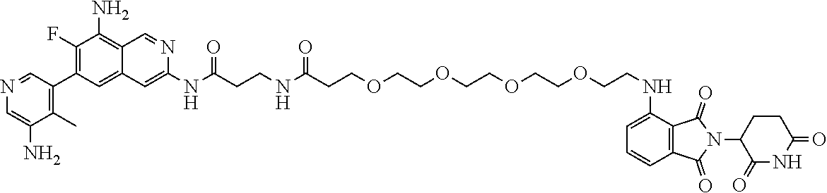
N(C(CCNC(CCOCCOCCOCCOCCNC1=CC=CC2=C1C(=O)N(C1CCC(=O)NC1=O)C2=O)=O)=O)C1=CC2=CC(C3=C(C)C(N)=CN=C3)=C(F)C(N)=C2C=N1
